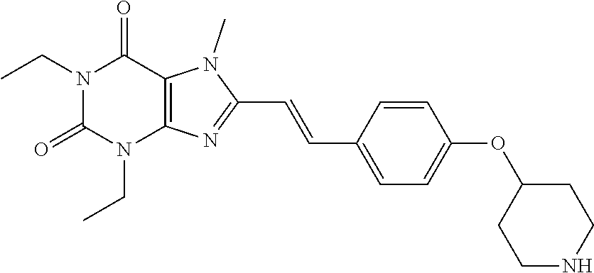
N1(CC)C(=O)N(CC)C2=C(C1=O)N(C)C(C=CC1=CC=C(OC3CCNCC3)C=C1)=N2
